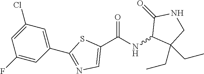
C1(C(NC2C(CC)(CC)CNC2=O)=O)=CN=C(C2=CC(Cl)=CC(F)=C2)S1
